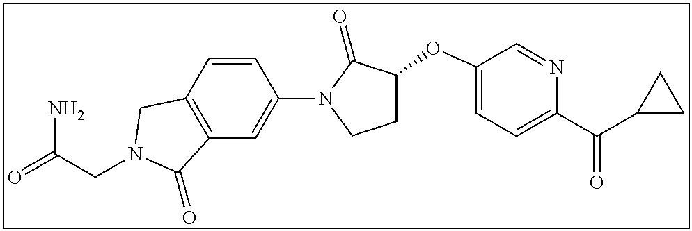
C(CN1CC2=C(C=C(N3C(=O)C(OC4=CC=C(C(C5CC5)=O)N=C4)CC3)C=C2)C1=O)(=O)N
